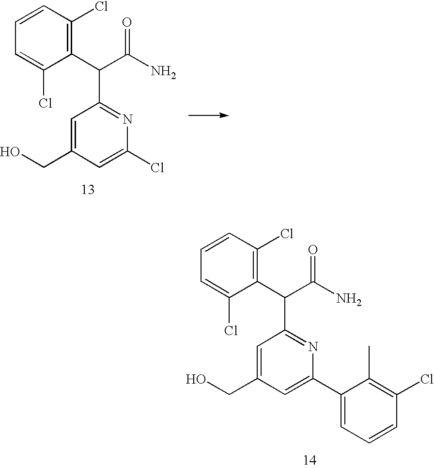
C1=C(CO)C=C(Cl)N=C1C(C(N)=O)C1=C(Cl)C=CC=C1Cl.C1=C(CO)C=C(C2=CC=CC(Cl)=C2C)N=C1C(C(N)=O)C1=C(Cl)C=CC=C1Cl
